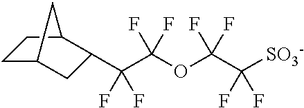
[SO3-]C(F)(F)C(OC(F)(C(F)(C1CC2CCC1C2)F)F)(F)F
